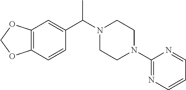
C12=C(C=CC(C(N3CCN(C4=NC=CC=N4)CC3)C)=C1)OCO2
